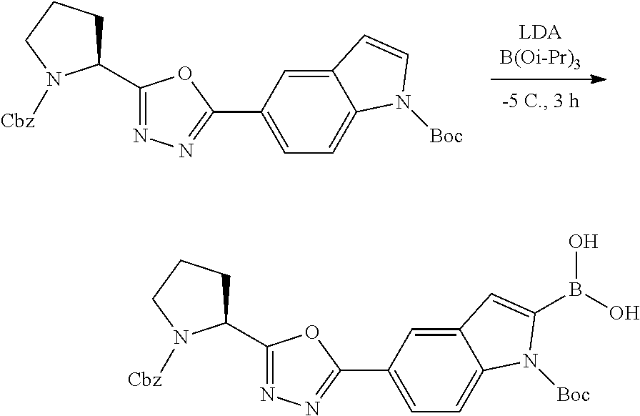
C1(C2=NN=C(C3=CC=C4C(=C3)C=CN4[Boc])O2)CCCN1[Cbz].C1(C2=NN=C(C3=CC=C4C(=C3)C=C(B(O)O)N4[Boc])O2)CCCN1[Cbz]
